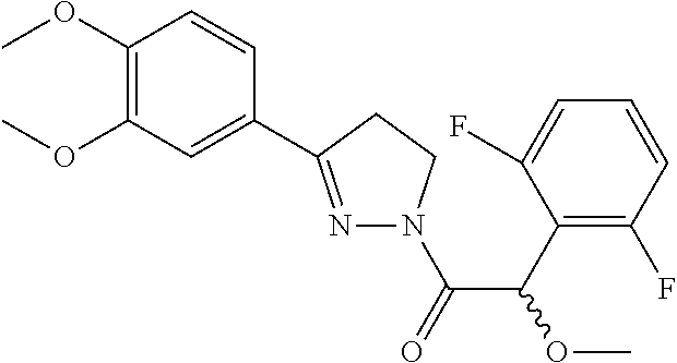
C1(OC)=C(OC)C=C(C2=NN(C(=O)C(C3=C(F)C=CC=C3F)OC)CC2)C=C1
